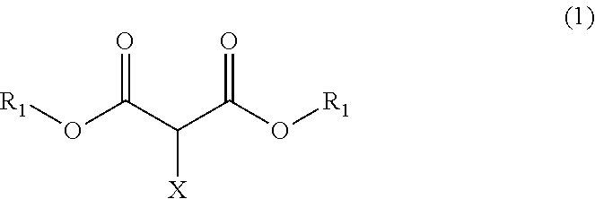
[R1]OC(C(C(O[R1])=O)[X])=O
